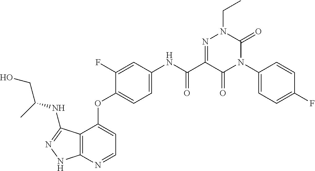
C12=C(N=CC=C1OC1=CC=C(NC(C3=NN(CC)C(=O)N(C4=CC=C(F)C=C4)C3=O)=O)C=C1F)NN=C2NC(CO)C
